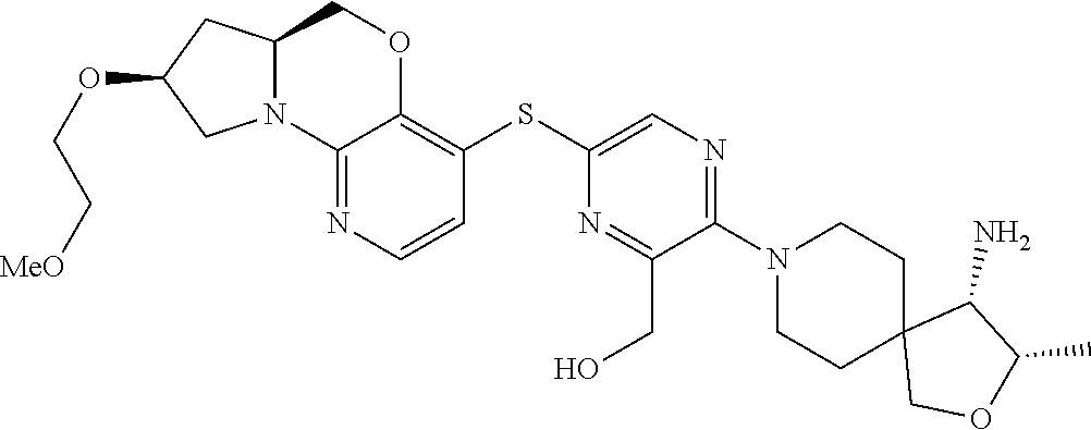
C1(N2CCC3(COC(C)C3N)CC2)=NC=C(SC2=C3OCC4CC(OCC[MeO])CN4C3=NC=C2)N=C1CO
